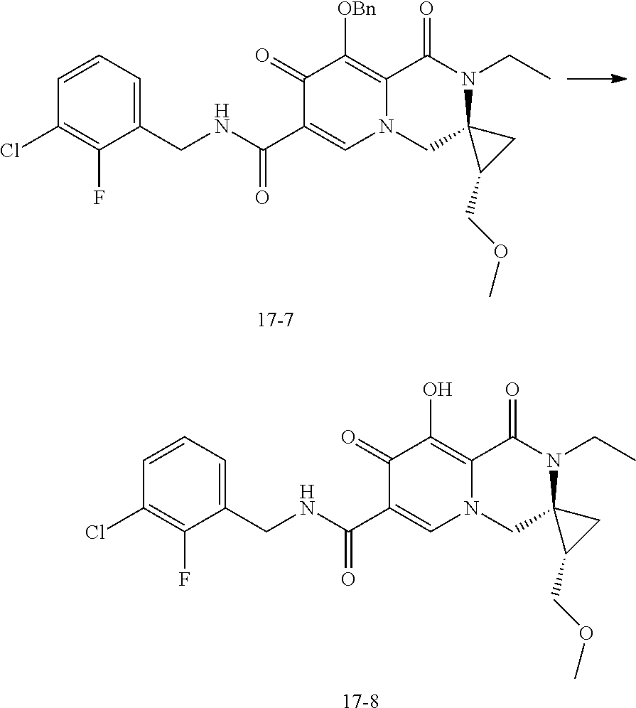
C1=CC=C(CNC(C2=CN3C(=C([OBn])C2=O)C(=O)N(CC)C2(C3)C(COC)C2)=O)C(F)=C1Cl.[17-7].C1=CC=C(CNC(C2=CN3C(=C(O)C2=O)C(=O)N(CC)C2(C3)C(COC)C2)=O)C(F)=C1Cl.[17-8]
